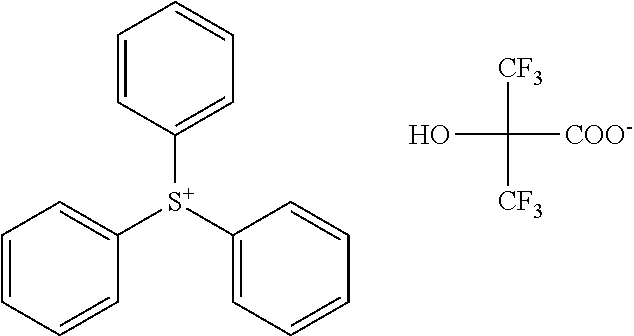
C1=CC=CC([S+](C2=CC=CC=C2)C2=CC=CC=C2)=C1.OC([COO-])([CF3])[CF3]
